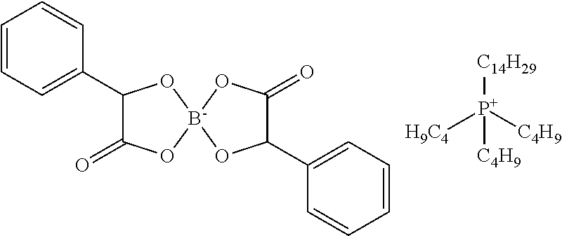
C1=CC=C(C2C(=O)O[B-]3(O2)OC(C2=CC=CC=C2)C(=O)O3)C=C1.[H9C4][P+]([C4H9])([C4H9])[C14H29]
